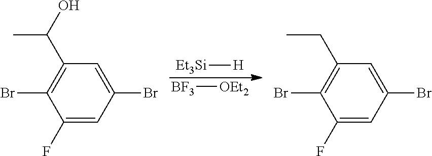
C1(F)=CC(Br)=CC(C(O)C)=C1Br.[Et3Si][H].[BF3][OEt2].C1(F)=CC(Br)=CC(CC)=C1Br
